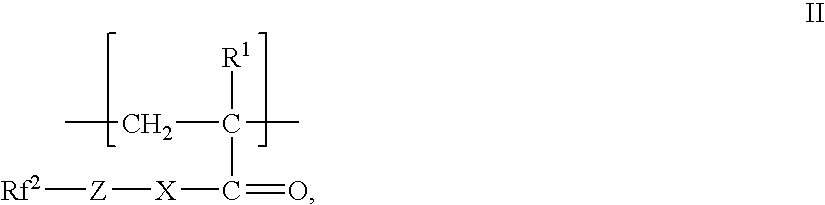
C(C(C)([R1])C(=O)[X][Z][Rf2])C
